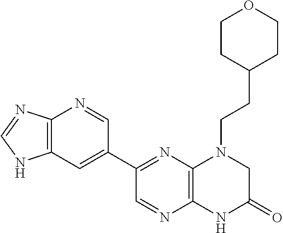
C1(C2=NC3=C(N=C2)NC(=O)CN3CCC2CCOCC2)=CC2=C(N=C1)N=CN2
